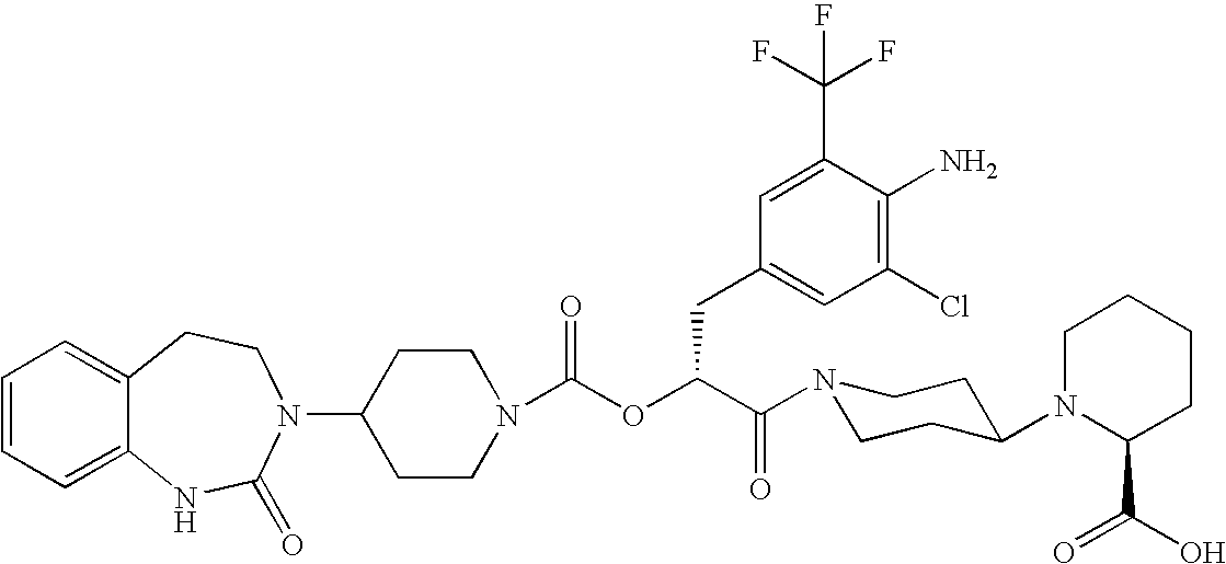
C1(N2C(=O)NC3=CC=CC=C3CC2)CCN(C(OC(C(=O)N2CCC(N3C(C(=O)O)CCCC3)CC2)CC2=CC(Cl)=C(N)C(C(F)(F)F)=C2)=O)CC1
